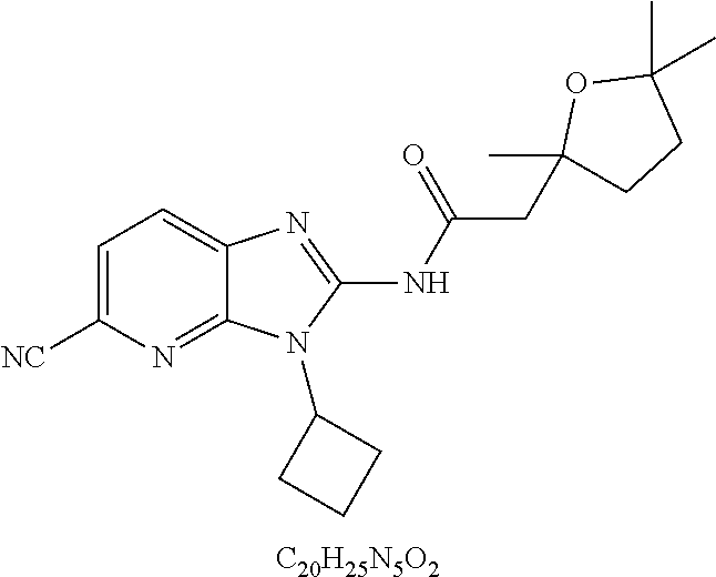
C1=C([NC])N=C2C(=C1)N=C(NC(CC1(C)CCC(C)(C)O1)=O)N2C1CCC1.[C20H25N5O2]
